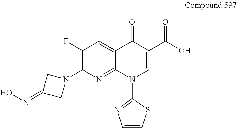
N1(C2=C(F)C=C3C(=N2)N(C2=NC=CS2)C=C(C(O)=O)C3=O)CC(=NO)C1
